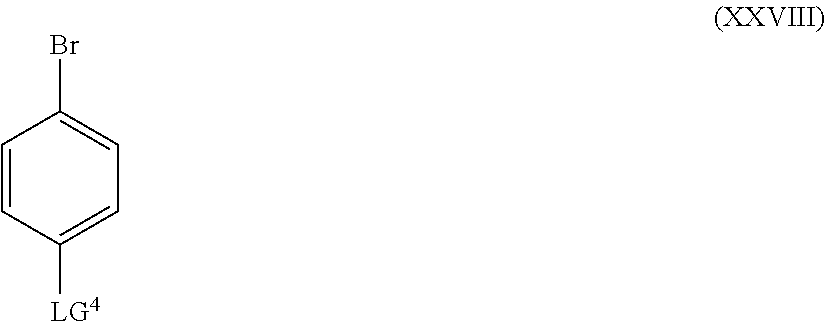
[LG4]C1=CC=C(Br)C=C1
